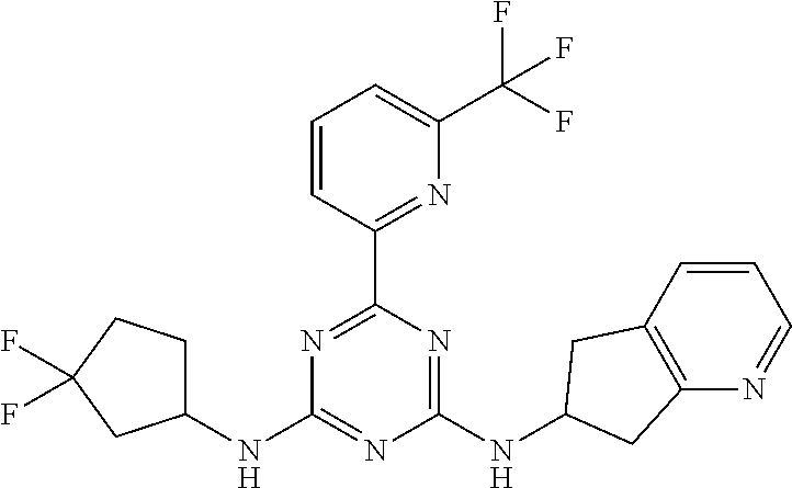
C1(NC2=NC(NC3CC4=C(N=CC=C4)C3)=NC(C3=NC(C(F)(F)F)=CC=C3)=N2)CCC(F)(F)C1
